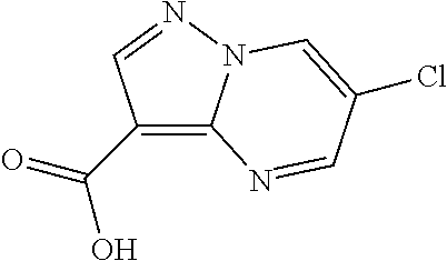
C1(C(=O)O)=C2N(N=C1)C=C(Cl)C=N2
